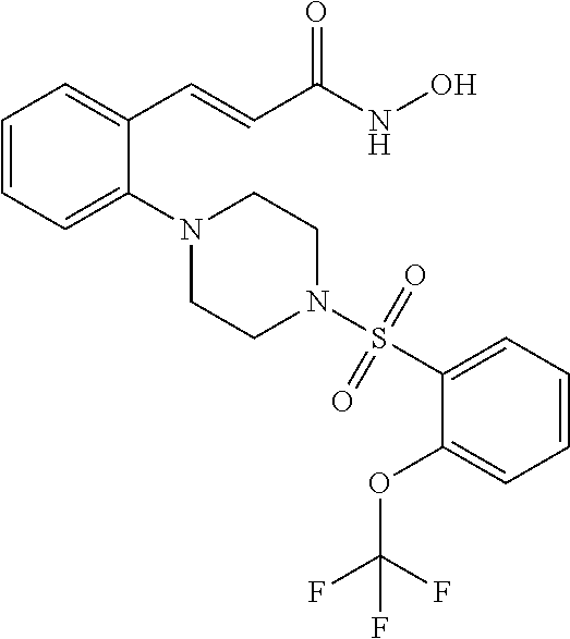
C1=CC=C(N2CCN(S(C3=CC=CC=C3OC(F)(F)F)(=O)=O)CC2)C(C=CC(NO)=O)=C1
